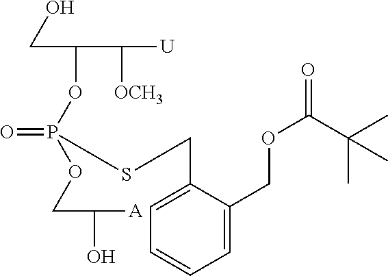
C(C(OP(=O)(OCC(O)[A])SCC1=CC=CC=C1COC(=O)C(C)(C)C)C([OCH3])[U])O
